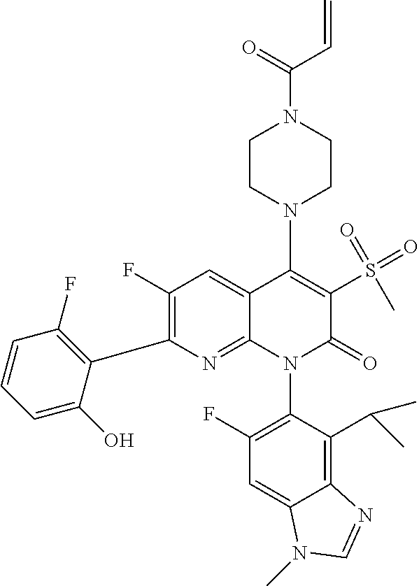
C1(F)=C(C2=C(F)C=CC=C2O)N=C2C(=C1)C(N1CCN(C(=O)C=C)CC1)=C(S(C)(=O)=O)C(=O)N2C1=C(F)C=C2C(=C1C(C)C)N=CN2C
